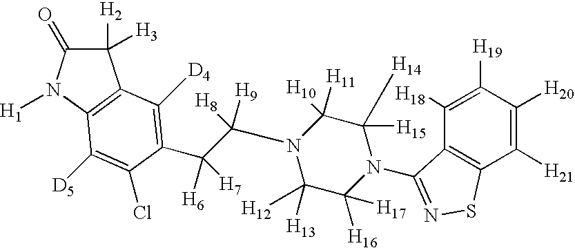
C1([H2])([H3])C(=O)N([H1])C2=C1C([D4])=C(C(C(N1C([H13])([H12])C([H16])([H17])N(C3=NSC4=C3C([H18])=C([H19])C([H20])=C4[H21])C([H15])([H14])C1([H11])[H10])([H8])[H9])([H6])[H7])C(Cl)=C2[D5]
